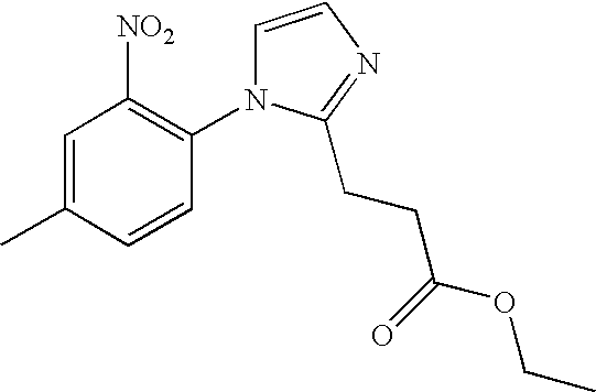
C1=C(C)C=CC(N2C=CN=C2CCC(OCC)=O)=C1[NO2]
